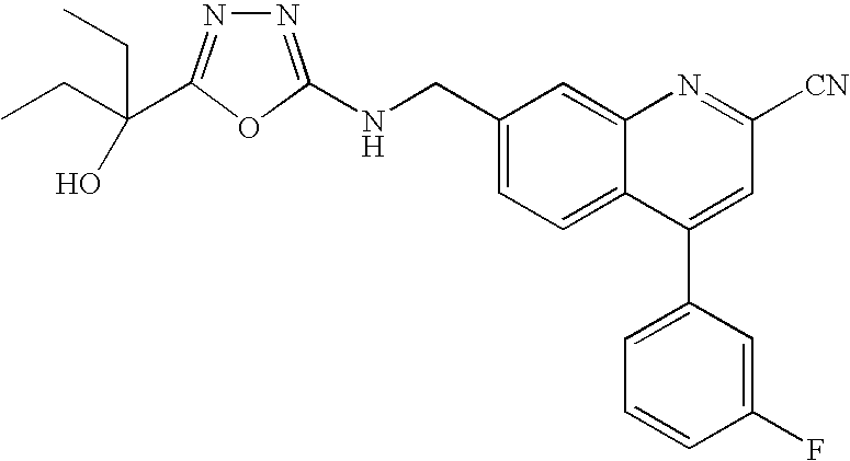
C1(CNC2=NN=C(C(CC)(CC)O)O2)=CC=C2C(=C1)N=C([CN])C=C2C1=CC=CC(F)=C1
